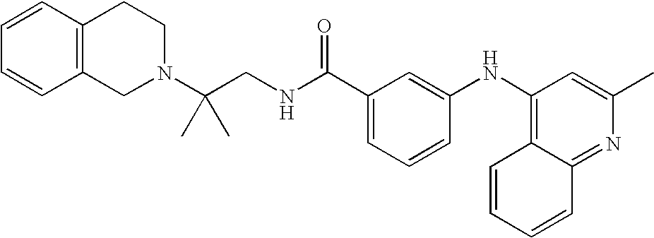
C(NC(C1=CC=CC(NC2=C3C(=NC(C)=C2)C=CC=C3)=C1)=O)C(N1CCC2=C(C1)C=CC=C2)(C)C
